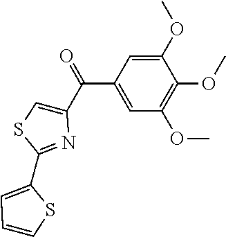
C1(C(C2=CSC(C3=CC=CS3)=N2)=O)=CC(OC)=C(OC)C(OC)=C1
